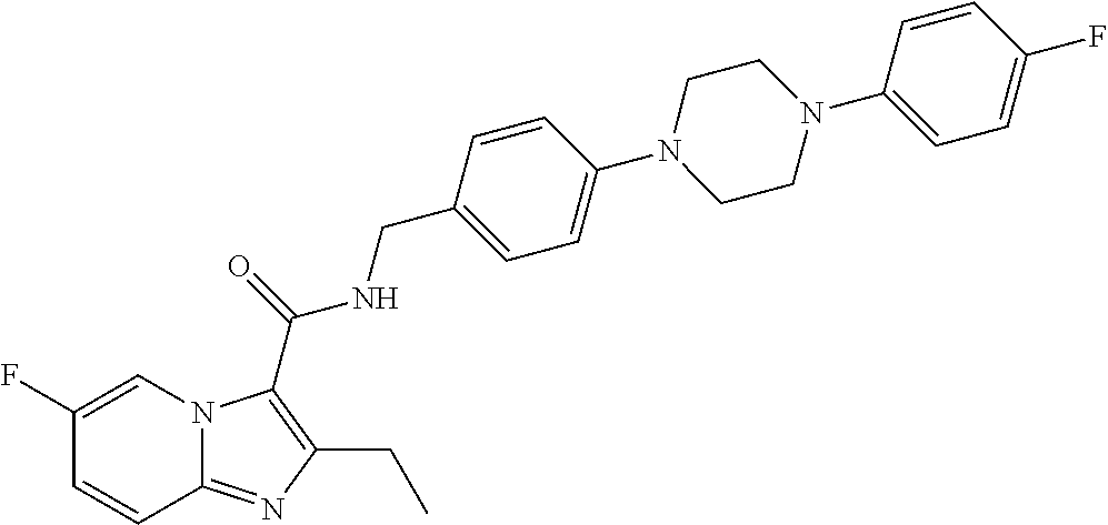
C1(F)=CN2C(=NC(CC)=C2C(=O)NCC2=CC=C(N3CCN(C4=CC=C(F)C=C4)CC3)C=C2)C=C1
